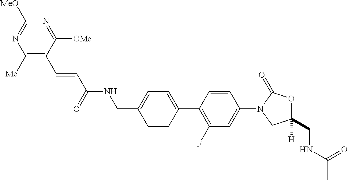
C1(CNC(C=CC2=C([Me])N=C([MeO])N=C2[OMe])=O)=CC=C(C2=C(F)C=C(N3CC(CNC(C)=O)([H])OC3=O)C=C2)C=C1
